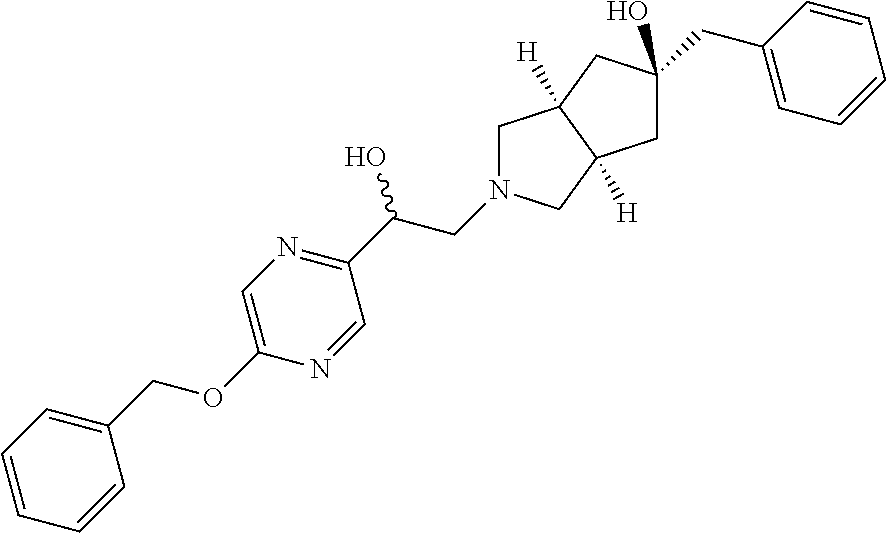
C1N(CC(C2=NC=C(OCC3=CC=CC=C3)N=C2)O)CC2([H])C1([H])CC(CC1=CC=CC=C1)(O)C2
